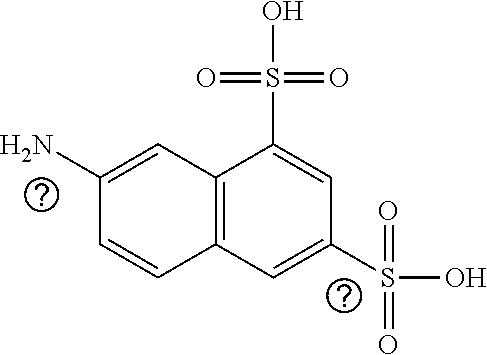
C12=C(C(S(O)(=O)=O)=CC(S(O)(=O)=O)=C1)C=C(N)C=C2
